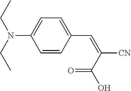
C1(C=C([CN])C(O)=O)=CC=C(N(CC)CC)C=C1
